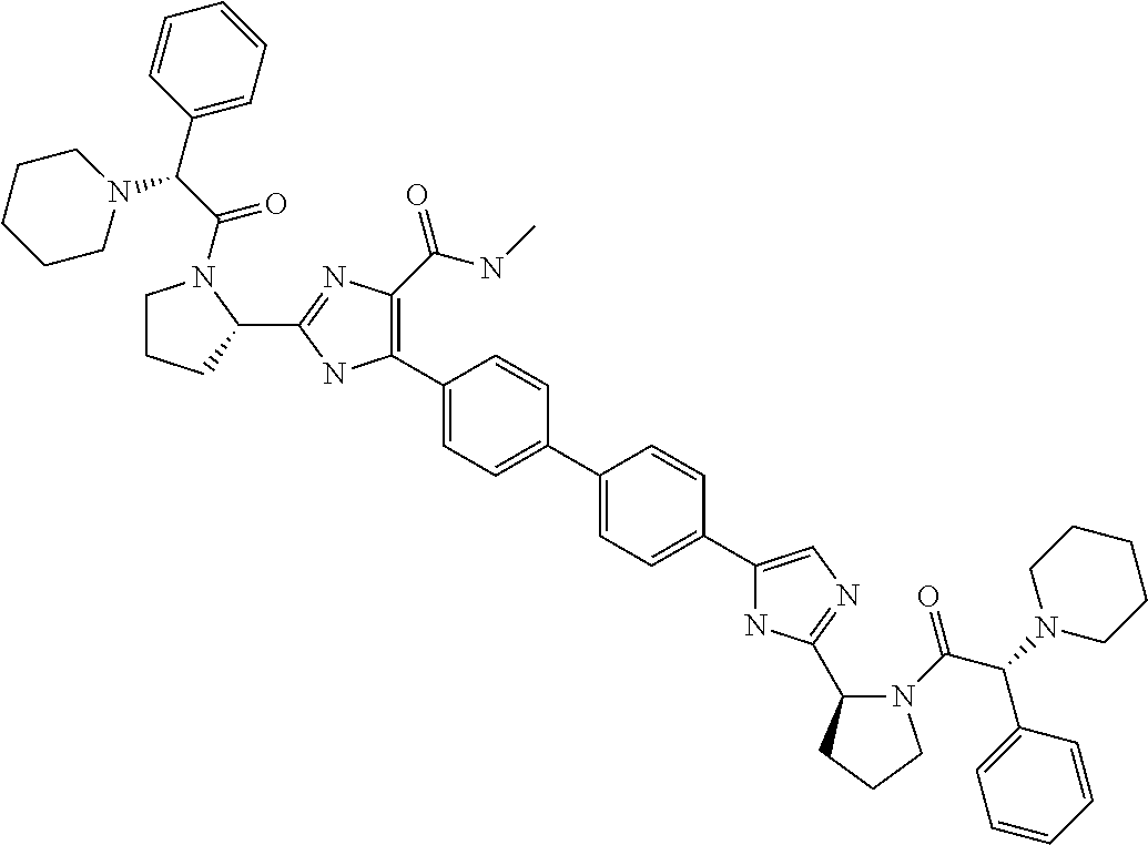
C1(C2=C(C(NC)=O)N=C(C3CCCN3C(C(C3=CC=CC=C3)N3CCCCC3)=O)N2)=CC=C(C2=CC=C(C3=CN=C(C4N(C(=O)C(C5=CC=CC=C5)N5CCCCC5)CCC4)N3)C=C2)C=C1
